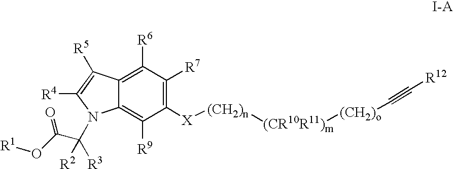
C12=C([R6])C([R7])=C([X][(CH2)n][(CR10R11)m][(CH2)o]C#C[R12])C([R9])=C1N(C([R3])([R2])C(O[R1])=O)C([R4])=C2[R5]
